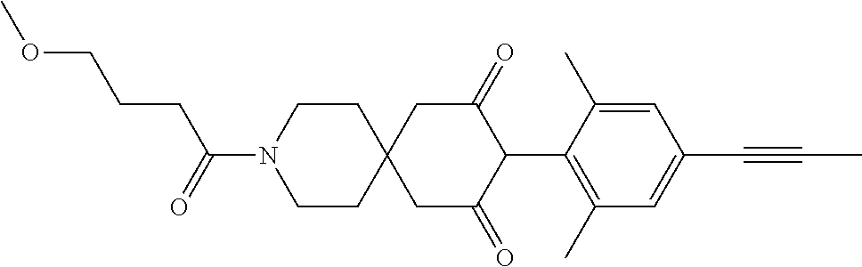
C1CN(C(=O)CCCOC)CCC12CC(=O)C(C1=C(C)C=C(C#CC)C=C1C)C(=O)C2
